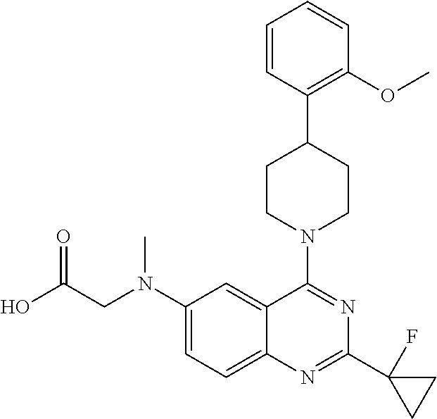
C12=CC=C(N(CC(O)=O)C)C=C1C(N1CCC(C3=C(OC)C=CC=C3)CC1)=NC(C1(F)CC1)=N2
